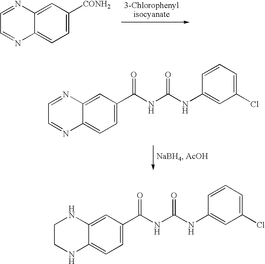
C1=C([CONH2])C=C2C(=C1)N=CC=N2.C1=C(C(NC(NC2=CC(Cl)=CC=C2)=O)=O)C=C2C(=C1)N=CC=N2.C1=C(C(NC(NC2=CC(Cl)=CC=C2)=O)=O)C=C2C(=C1)NCCN2
